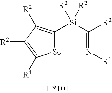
N(=C([Si]([R2])([R2])C1=C([R2])C([R2])=C([R4])[Se]1)[R2])[R1]
